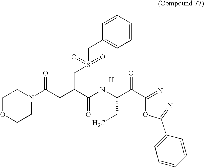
[H].C1OCCN(C(CC(C(NC(C(=O)C(OC(=N)C2=CC=CC=C2)=N)CC)=O)CS(CC2=CC=CC=C2)(=O)=O)=O)C1
